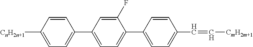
C1(C2=CC=C([CnH2n+1])C=C2)=CC=C(C2=CC=C(C=C[CmH2m+1])C=C2)C(F)=C1
